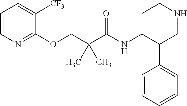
C1=CN=C(OCC(C(=O)NC2C(C3=CC=CC=C3)CNCC2)(C)C)C([CF3])=C1
